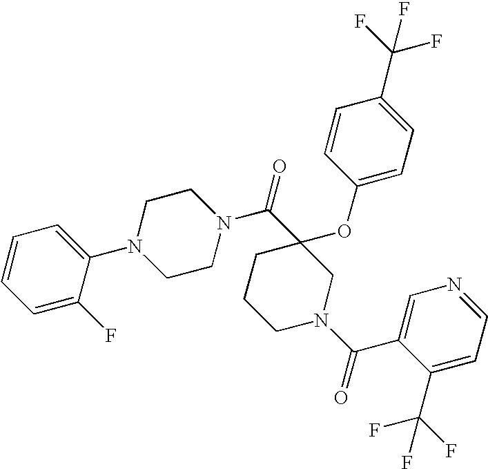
C1=C(F)C(N2CCN(C(C3(OC4=CC=C(C(F)(F)F)C=C4)CCCN(C(=O)C4=CN=CC=C4C(F)(F)F)C3)=O)CC2)=CC=C1
